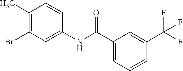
BrC1=C(C)C=CC(NC(C2=CC=CC(C(F)(F)F)=C2)=O)=C1
